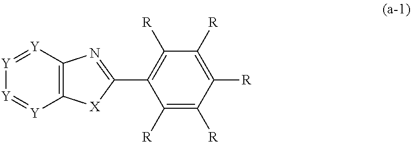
[Y]1=[Y]C2=C([Y]=[Y]1)[X]C(C1=C([R])C([R])=C([R])C([R])=C1[R])=N2
